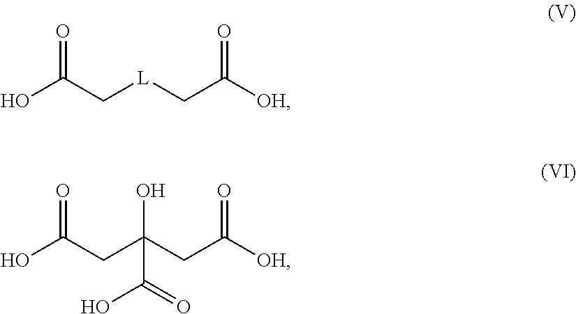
OC(C[L]CC([OH])=O)=O.OC(CC(CC([OH])=O)(O)C(O)=O)=O
